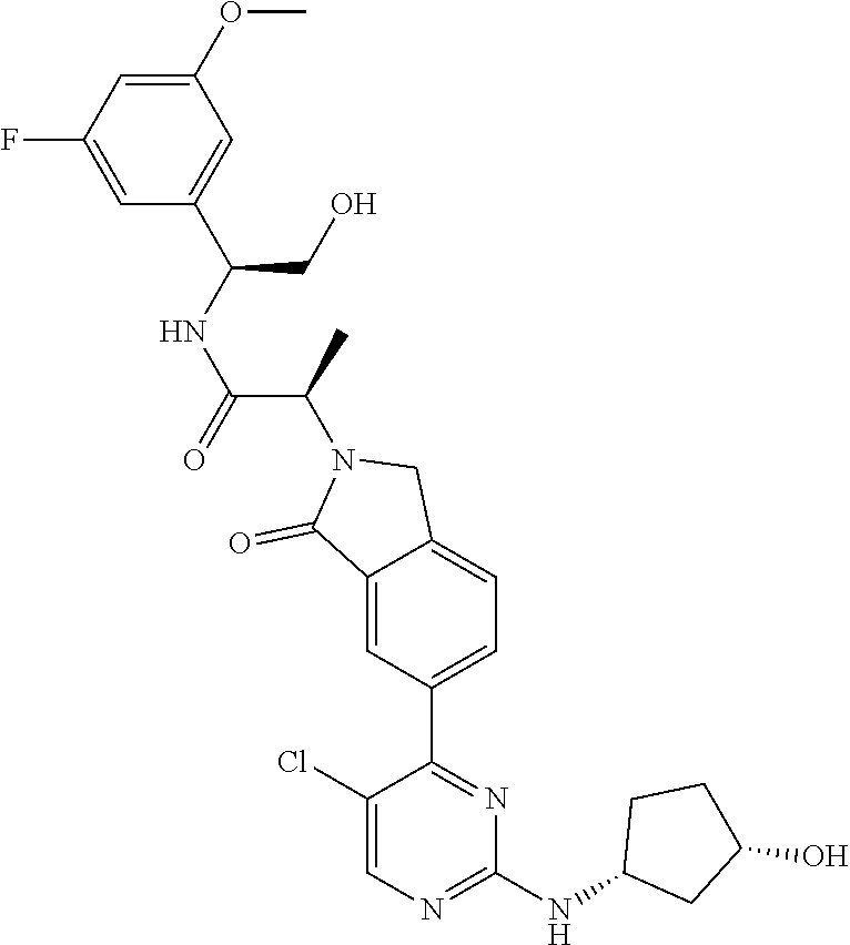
C1(NC2CC(O)CC2)=NC=C(Cl)C(C2=CC=C3C(=C2)C(=O)N(C(C)C(=O)NC(CO)C2=CC(OC)=CC(F)=C2)C3)=N1
